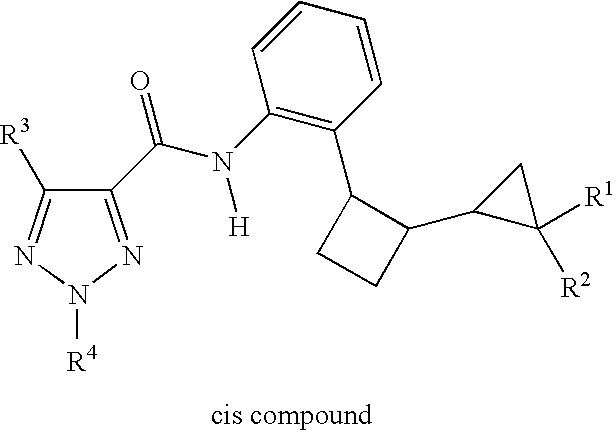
C1([R3])=NN([R4])N=C1C(N(C1=C(C2CCC2C2C([R2])([R1])C2)C=CC=C1)[H])=O
